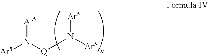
[Ar5]N([Q]N([Ar5])[Ar5])[Ar5]
